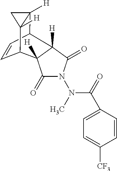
C1C2([H])C3C=CC(C12[H])C1([H])C(=O)N(N(C(=O)C2=CC=C([CF3])C=C2)C)C(=O)C31[H]
